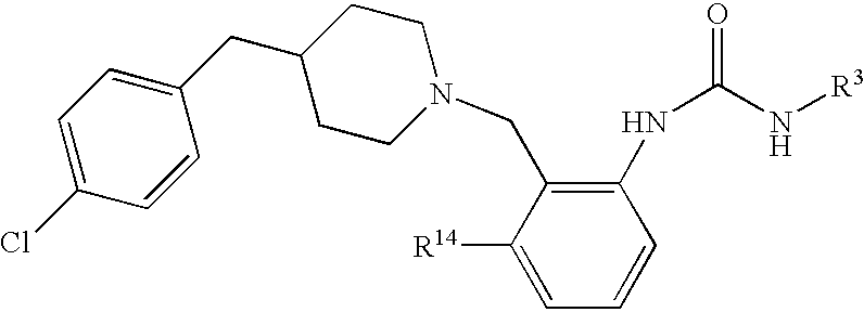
C1([R14])=CC=CC(NC(=O)N[R3])=C1CN1CCC(CC2=CC=C(Cl)C=C2)CC1
